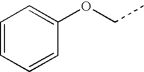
C1=CC=CC(OCC)=C1
